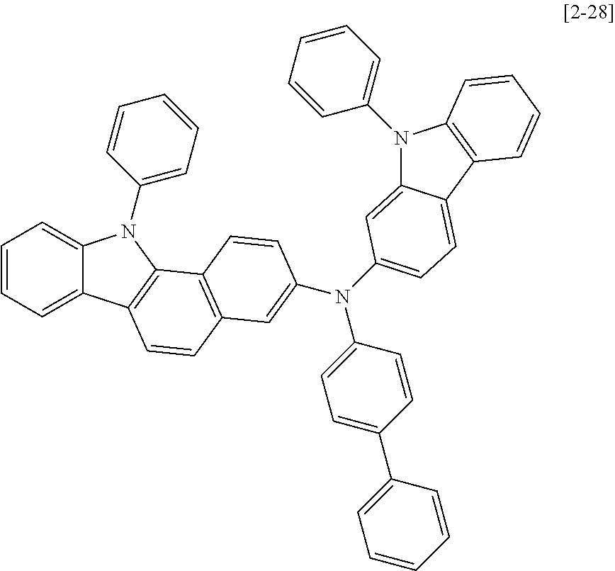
C1=CC=C2C(=C1)N(C1=CC=CC=C1)C1=C2C=CC2=C1C=CC(N(C1=CC=C(C3=CC=CC=C3)C=C1)C1=CC=C3C(=C1)N(C1=CC=CC=C1)C1=C3C=CC=C1)=C2
